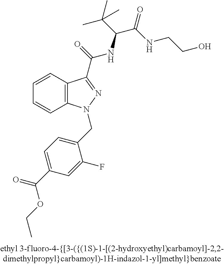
C1=CC2=C(C=C1)N(CC1=CC=C(C(=O)OCC)C=C1F)N=C2C(=O)NC(C(C)(C)C)C(=O)NCCO
